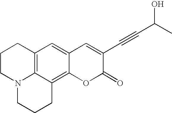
C12=CC3=C4C(=C1OC(=O)C(C#CC(C)O)=C2)CCCN4CCC3
